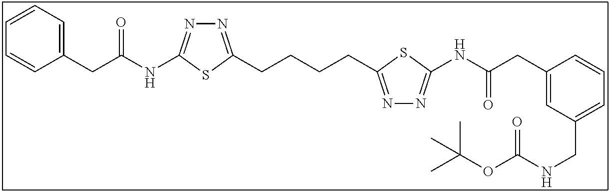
N1=C(CCCCC2=NN=C(NC(CC3=CC(CNC(OC(C)(C)C)=O)=CC=C3)=O)S2)SC(NC(CC2=CC=CC=C2)=O)=N1
